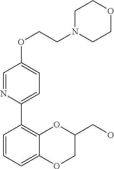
C1=NC(C2=C3C(=CC=C2)OCC(CO)O3)=CC=C1OCCN1CCOCC1
